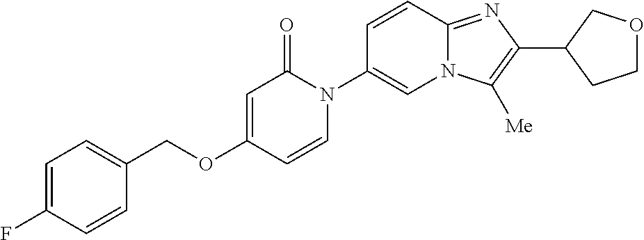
C1(COC2=CC(=O)N(C3=CN4C(=NC(C5CCOC5)=C4[Me])C=C3)C=C2)=CC=C(F)C=C1
